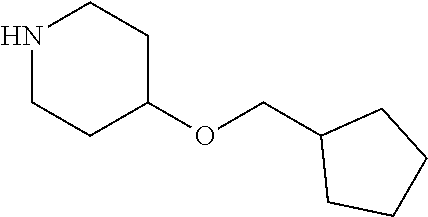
N1CCC(OCC2CCCC2)CC1
